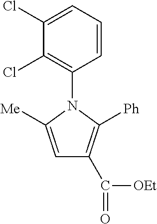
C1=C(Cl)C(Cl)=C(N2C([Me])=CC(C(=O)[OEt])=C2[Ph])C=C1
